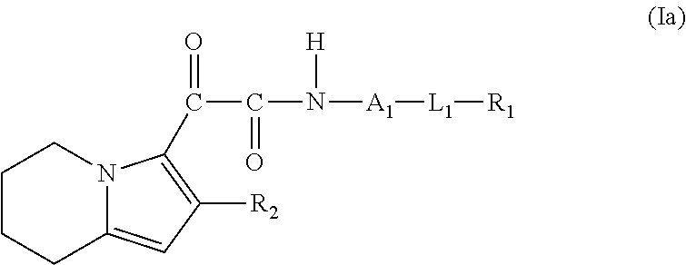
C1CCC2=CC([R2])=C(C(=O)C(N([A1][L1][R1])[H])=O)N2C1
